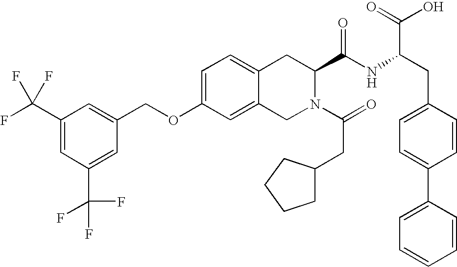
C12=CC=C(OCC3=CC(C(F)(F)F)=CC(C(F)(F)F)=C3)C=C1CN(C(=O)CC1CCCC1)C(C(NC(CC1=CC=C(C3=CC=CC=C3)C=C1)C(=O)O)=O)C2
